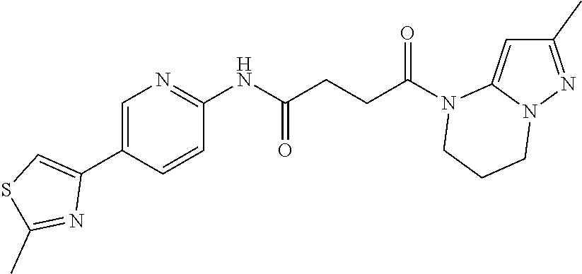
C1(C)=NN2C(=C1)N(C(CCC(NC1=NC=C(C3=CSC(C)=N3)C=C1)=O)=O)CCC2
